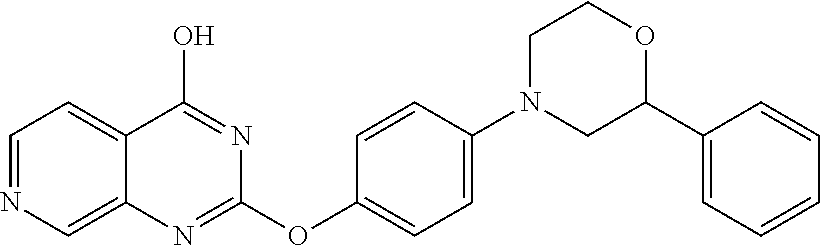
C1=NC=C2C(=C1)C(O)=NC(OC1=CC=C(N3CC(C4=CC=CC=C4)OCC3)C=C1)=N2
